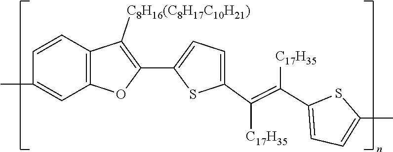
C1(C2=C([C8H16(C8H17C10H21)])C3=C(O2)C=C(C)C=C3)=CC=C(C([C17H35])=C([C17H35])C2=CC=C(C)S2)S1
